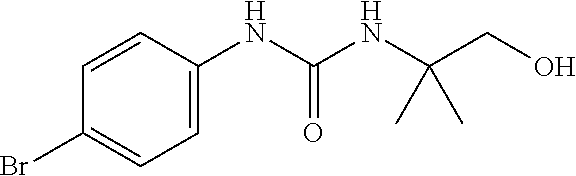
C1=C(NC(NC(CO)(C)C)=O)C=CC(Br)=C1
